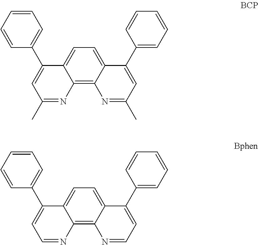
C1=CC=CC(C2=CC(C)=NC3=C4C(=CC=C23)C(C2=CC=CC=C2)=CC(C)=N4)=C1.C1=CC=CC(C2=CC=NC3=C4C(=CC=C23)C(C2=CC=CC=C2)=CC=N4)=C1
